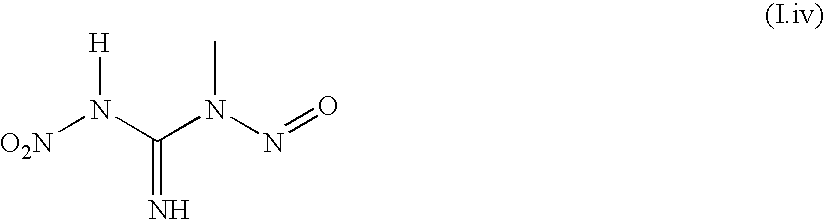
[O2N]N(C(N(N=O)C)=N)[H]
